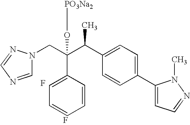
F.F.C(C(C(C1=CC=C(C2=CC=NN2C)C=C1)C)(C1=CC=CC=C1)O[PO3Na2])N1C=NC=N1
